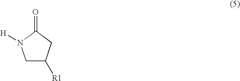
C1C([R1])CC(=O)N1[H]
